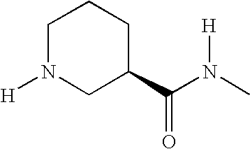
C1N([H])CC(C(N(C)[H])=O)CC1
